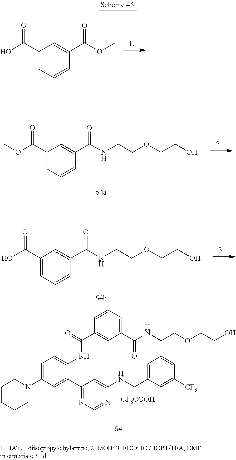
C(C1=CC=CC(C(NCCOCCO)=O)=C1)(=O)OC.OC(C1=CC=CC(C(NCCOCCO)=O)=C1)=O.C1CCCN(C2=CC=C(NC(=O)C3=CC(C(NCCOCCO)=O)=CC=C3)C(C3=NC=NC(NCC4=CC=CC([CF3])=C4)=C3)=C2)C1.[CF3COOH].OC(C1=CC=CC(C(OC)=O)=C1)=O
